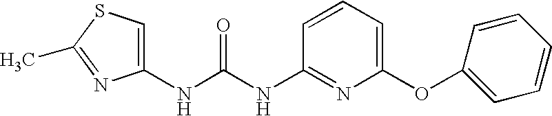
C1(NC(NC2=NC(OC3=CC=CC=C3)=CC=C2)=O)=CSC(C)=N1
